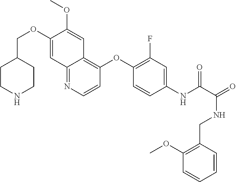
C1CNCCC1COC1=CC2=NC=CC(OC3=C(F)C=C(NC(=O)C(NCC4=C(OC)C=CC=C4)=O)C=C3)=C2C=C1OC
